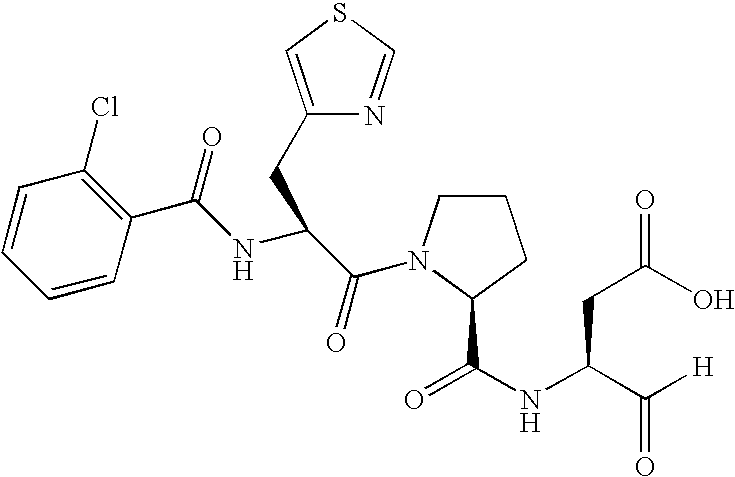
C1=CC=CC(C(NC(C(=O)N2CCCC2C(NC(C([H])=O)CC(O)=O)=O)CC2=CSC=N2)=O)=C1Cl
